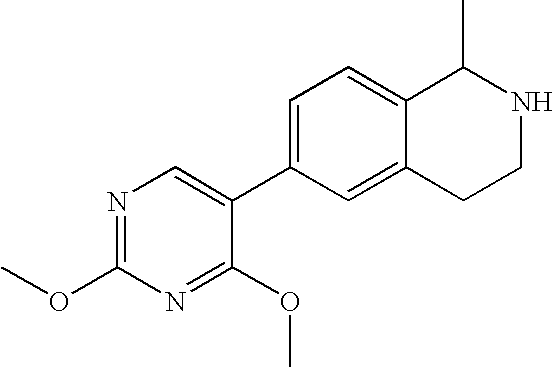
C1=C(C2=CN=C(OC)N=C2OC)C=C2C(=C1)C(C)NCC2
